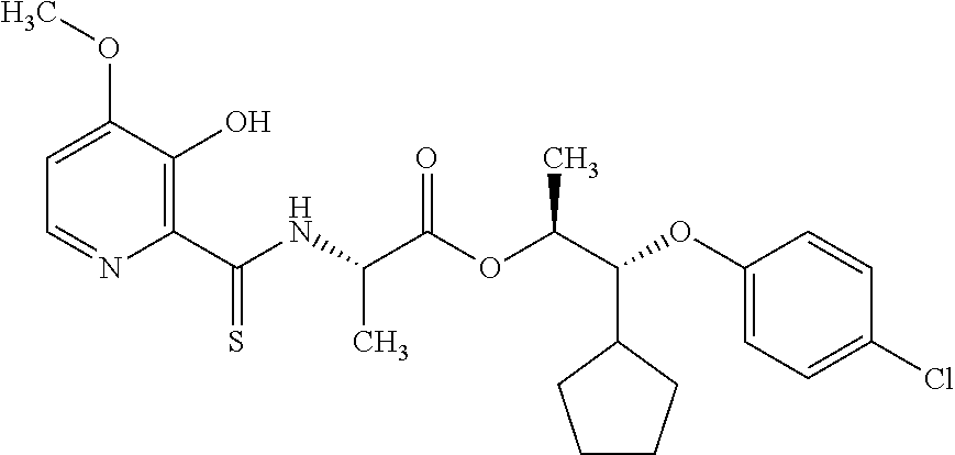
C1=C(OC)C(O)=C(C(NC(C(OC(C(OC2=CC=C(Cl)C=C2)C2CCCC2)C)=O)C)=S)N=C1
